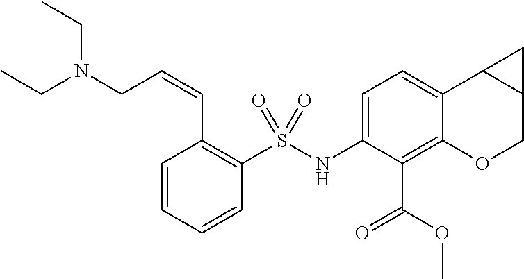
N(CC=CC1=C(S(NC2=CC=C3C(=C2C(=O)OC)OCC2C3C2)(=O)=O)C=CC=C1)(CC)CC
